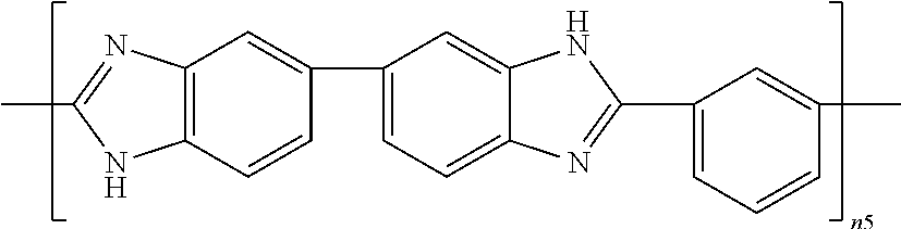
C1(C2=CC3=C(C=C2)NC(C)=N3)=CC=C2C(=C1)NC(C1=CC=CC(C)=C1)=N2
